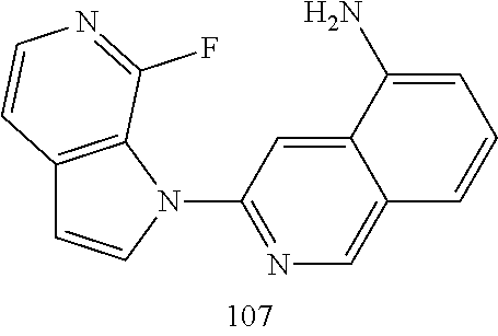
C12=C(N(C3=NC=C4C(=C3)C(N)=CC=C4)C=C1)C(F)=NC=C2
